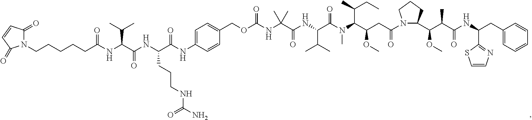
N1(CCCCCC(NC(C(NC(C(NC2=CC=C(COC(NC(C(NC(C(N(C(C(OC)CC(=O)N3C(C(C(C(NC(CC4=CC=CC=C4)C4=NC=CS4)=O)C)OC)CCC3)C(CC)C)C)=O)C(C)C)=O)(C)C)=O)C=C2)=O)CCCNC(N)=O)=O)C(C)C)=O)C(=O)C=CC1=O
